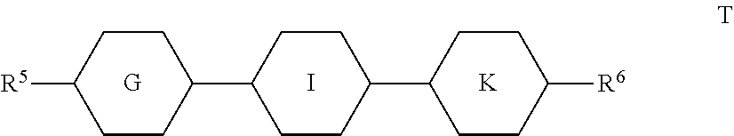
C1CC(C2CCC(C3CCC([R6])CC3)CC2)CCC1[R5].I.[K]
